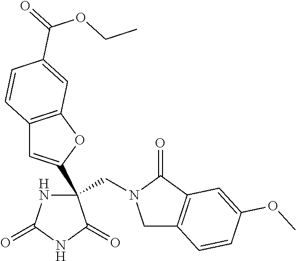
C(C1(C2=CC3=C(O2)C=C(C(OCC)=O)C=C3)NC(=O)NC1=O)N1CC2=C(C1=O)C=C(OC)C=C2
